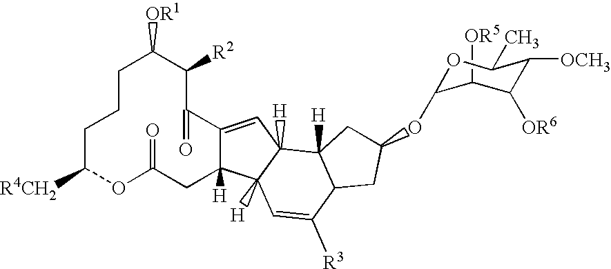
C1C([R4CH2])OC(=O)CC2([H])C3([H])C=C([R3])C4C([H])(C3([H])C=C2C(=O)C([R2])C([OR1])CC1)CC(OC1OC(C)C([OCH3])C([OR6])C1[OR5])C4
